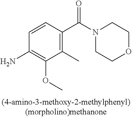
C1(C)=C(C(=O)N2CCOCC2)C=CC(N)=C1OC
